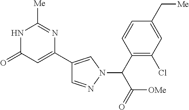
C1=NN(C(C2=C(Cl)C=C(C[Me])C=C2)C(=O)[OMe])C=C1C1=CC(=O)NC([Me])=N1
